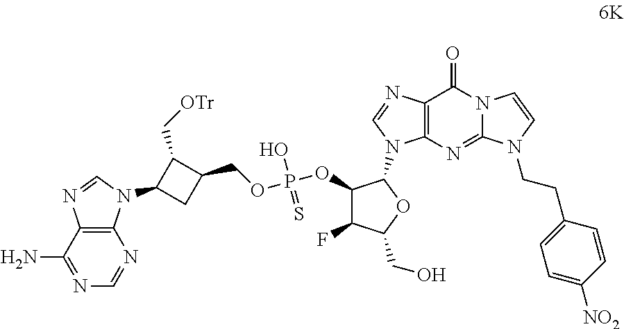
N12C(=NC3=C(C1=O)N=CN3C1C(OP(OCC3CC(N4C5=C(C(N)=NC=N5)N=C4)C3C[OTr])(O)=S)C(F)C(CO)O1)N(CCC1=CC=C([NO2])C=C1)C=C2
